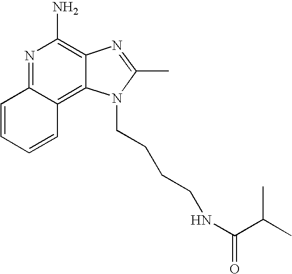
N1=C2C(=C3C(=C1N)N=C(C)N3CCCCNC(C(C)C)=O)C=CC=C2
